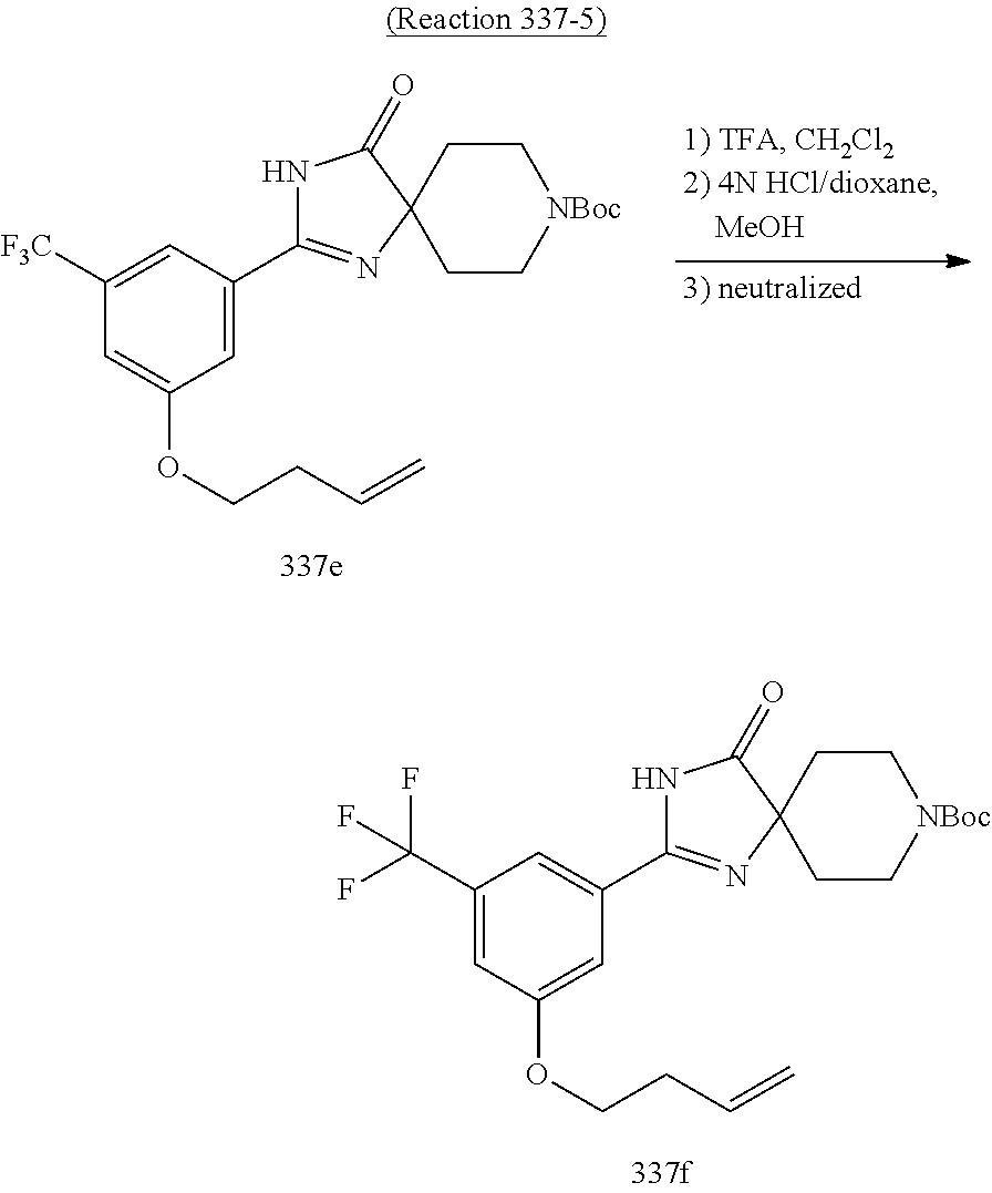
C1([F3C])=CC(C2=NC3(C(=O)N2)CC[NBoc]CC3)=CC(OCCC=C)=C1.C1(C(F)(F)F)=CC(OCCC=C)=CC(C2=NC3(C(=O)N2)CC[NBoc]CC3)=C1
